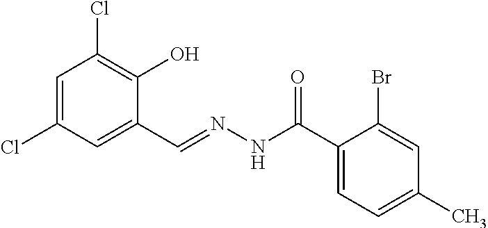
C1=C(Cl)C=C(C=NNC(C2=CC=C(C)C=C2Br)=O)C(O)=C1Cl
